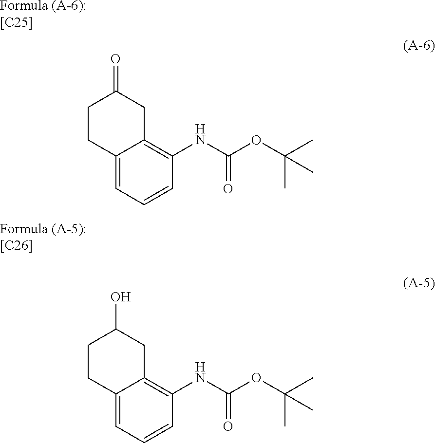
C1CC2=CC=CC(NC(=O)OC(C)(C)C)=C2CC1=O.[Formula (A-6):[C25]].C1CC2=CC=CC(NC(=O)OC(C)(C)C)=C2CC1O.[Formula (A-5):[C26]]
